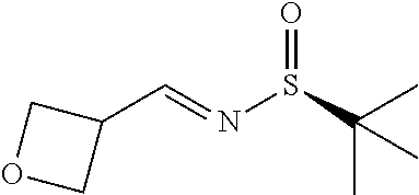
C1(C=NS(C(C)(C)C)=O)COC1
